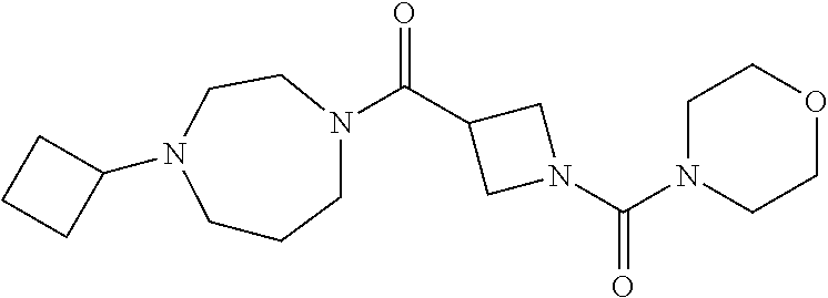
C(C1CN(C(N2CCOCC2)=O)C1)(=O)N1CCCN(C2CCC2)CC1
